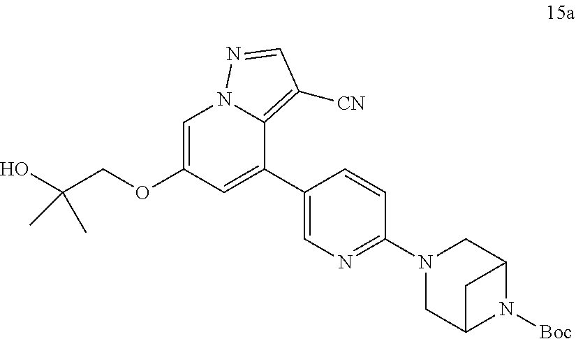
C1(C2=CC(OCC(O)(C)C)=CN3C2=C([CN])C=N3)=CN=C(N2CC3N([Boc])C(C2)C3)C=C1
